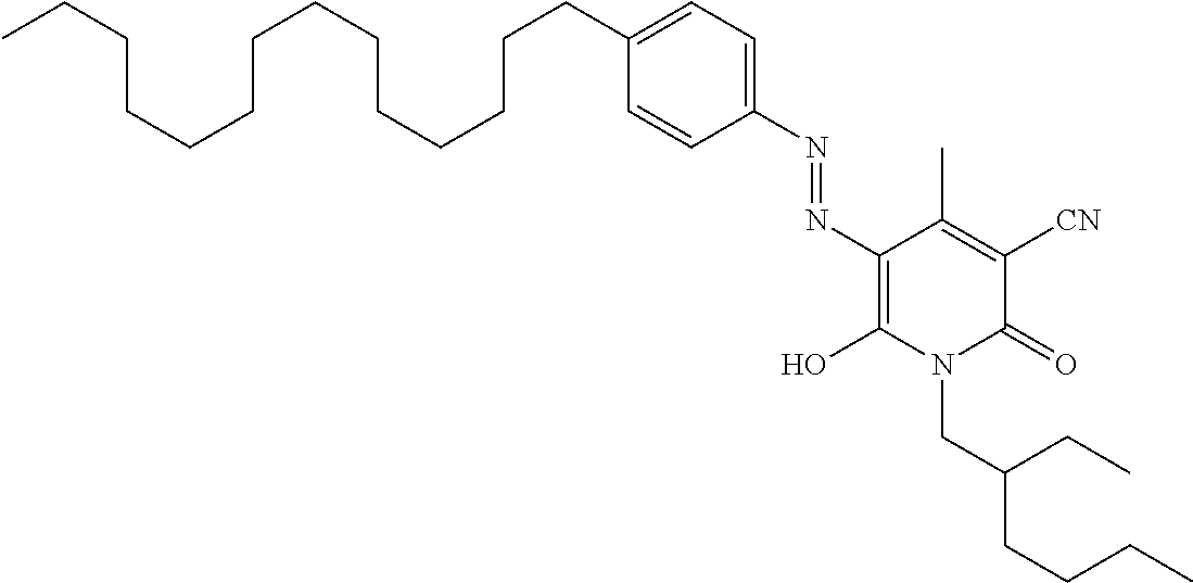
CCCCCCCCCCCCCCC1=CC=C(N=NC2=C(O)N(CC(CCCC)CC)C(=O)C([CN])=C2C)C=C1
